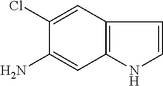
C1(Cl)=CC2=C(C=C1N)NC=C2
